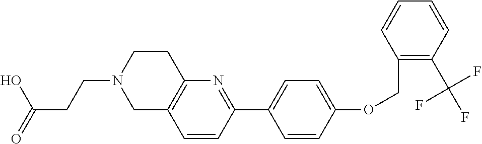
OC(CCN1CC2=C(CC1)N=C(C1=CC=C(OCC3=C(C(F)(F)F)C=CC=C3)C=C1)C=C2)=O
